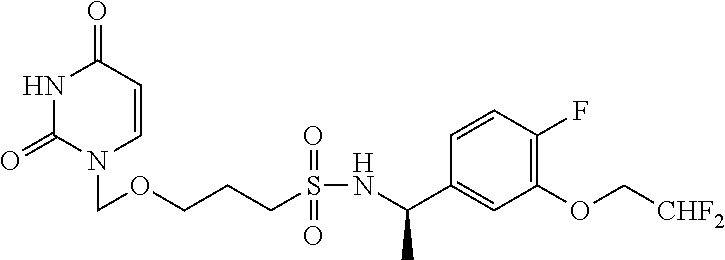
N1C(=O)N(COCCCS(NC(C2=CC(OC[CHF2])=C(F)C=C2)C)(=O)=O)C=CC1=O
